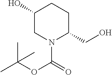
N1(C(OC(C)(C)C)=O)C(CO)CCC(O)C1
